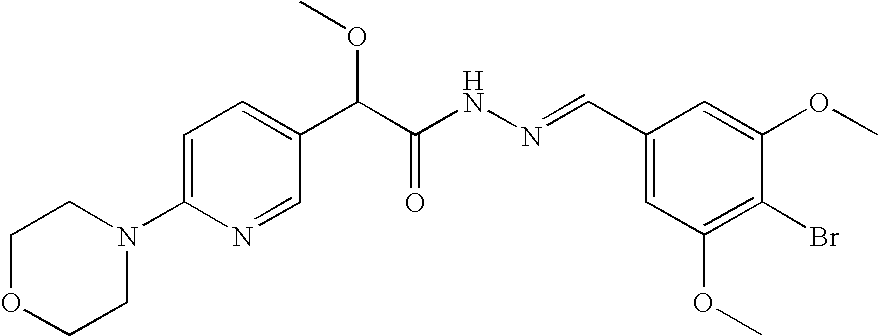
C1=C(N2CCOCC2)N=CC(C(C(NN=CC2=CC(OC)=C(Br)C(OC)=C2)=O)OC)=C1
